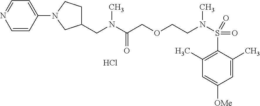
C1=C(C)C(S(=O)(=O)N(CCOCC(N(CC2CCN(C3=CC=NC=C3)C2)C)=O)C)=C(C)C=C1[OMe].Cl
